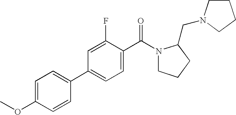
C1=C(OC)C=CC(C2=CC=C(C(N3CCCC3CN3CCCC3)=O)C(F)=C2)=C1
